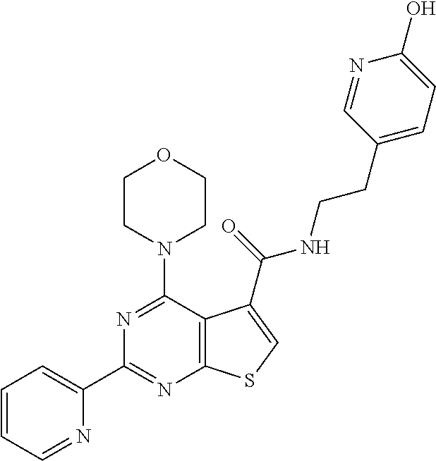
C1=CC=NC(C2=NC3=C(C(N4CCOCC4)=N2)C(C(=O)NCCC2=CC=C(O)N=C2)=CS3)=C1
